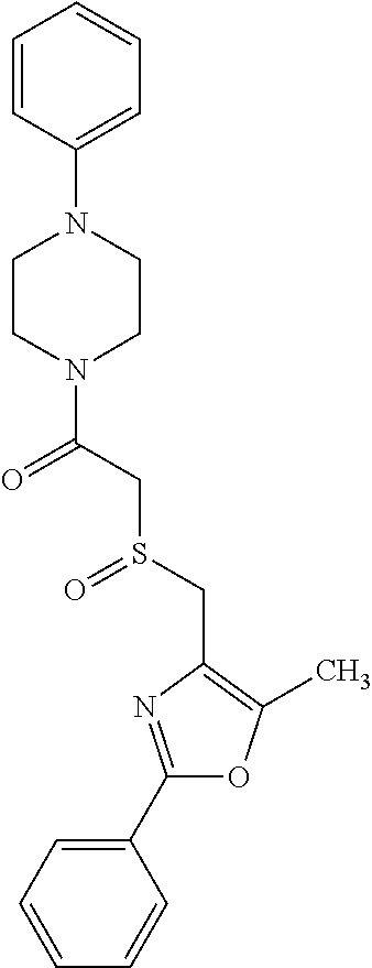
C1(C2=NC(CS(=O)CC(=O)N3CCN(C4=CC=CC=C4)CC3)=C(C)O2)=CC=CC=C1
